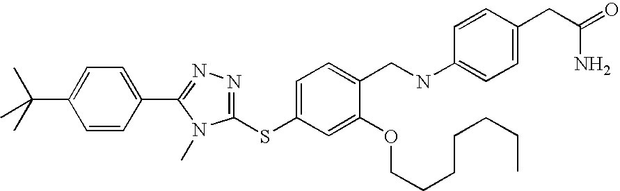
C1=CC(C2=NN=C(SC3=CC=C(CNC4=CC=C(CC(=O)N)C=C4)C(OCCCCCCC)=C3)N2C)=CC=C1C(C)(C)C
